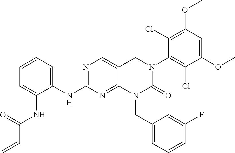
C1=CC=C(NC2=NC=C3C(=N2)N(CC2=CC=CC(F)=C2)C(=O)N(C2=C(Cl)C(OC)=CC(OC)=C2Cl)C3)C(NC(C=C)=O)=C1
